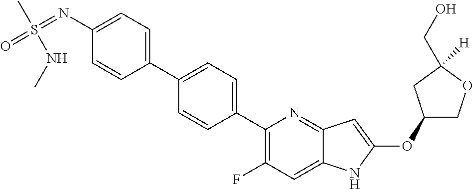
C1(OC2=CC3=NC(C4=CC=C(C5=CC=C(N=S(=O)(C)NC)C=C5)C=C4)=C(F)C=C3N2)COC([H])(CO)C1
